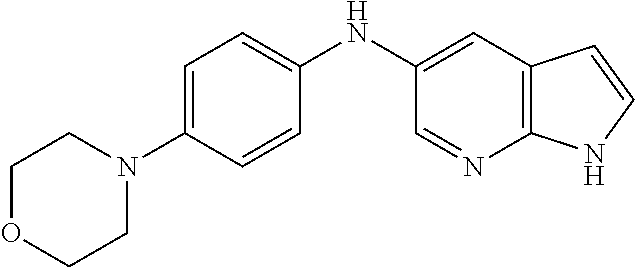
C1(NC2=CC=C(N3CCOCC3)C=C2)=CC2=C(N=C1)NC=C2
